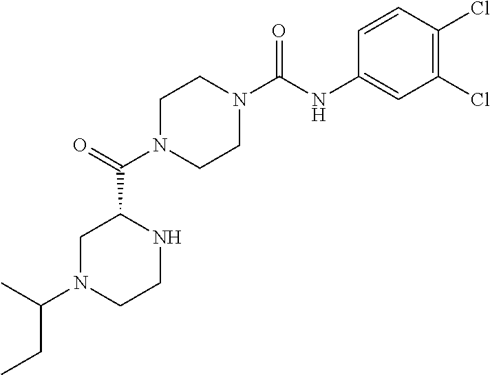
C1=CC(Cl)=C(Cl)C=C1NC(N1CCN(C(=O)C2CN(C(C)CC)CCN2)CC1)=O
